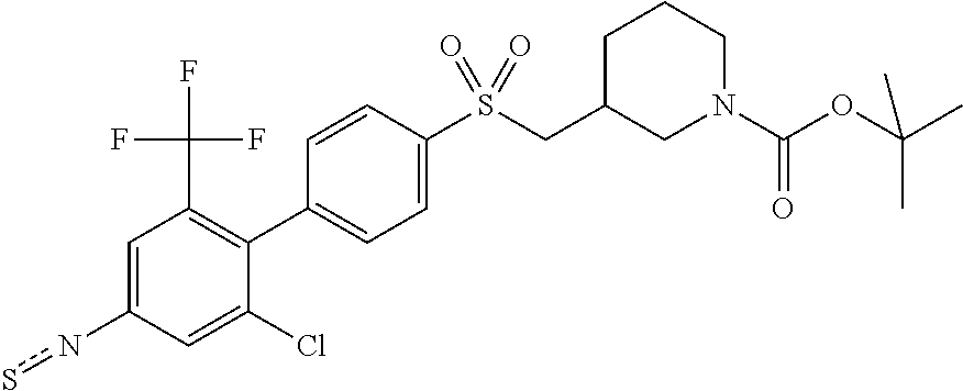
C1=C(ns)C=C(Cl)C(C2=CC=C(S(CC3CCCN(C(OC(C)(C)C)=O)C3)(=O)=O)C=C2)=C1C(F)(F)F
